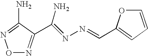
O1N=C(C(N)=NN=CC2=CC=CO2)C(N)=N1
